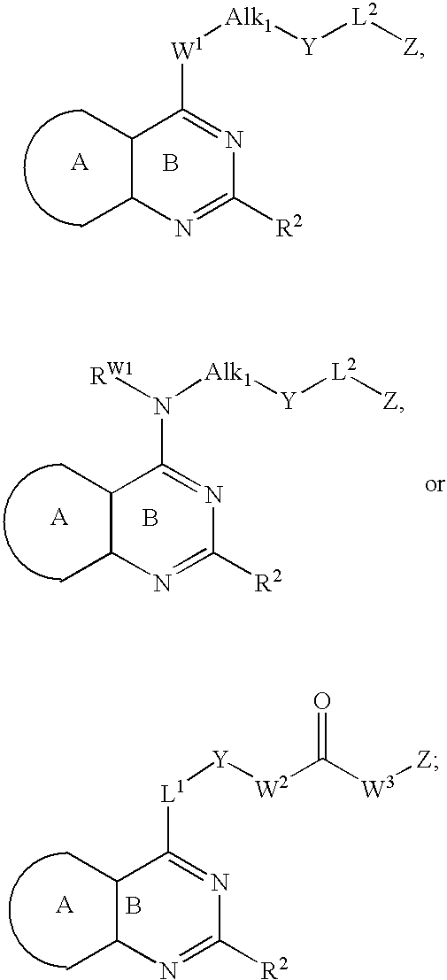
C1(C)C(C)C([W1][Alk1][Y][L2][Z])=NC([R2])=N1.B.C1(C)C(C)C([L1][Y][W2]C([W3][Z])=O)=NC([R2])=N1.B.C1(C)C(C)C(N([Alk1][Y][L2][Z])[RW1])=NC([R2])=N1.B
